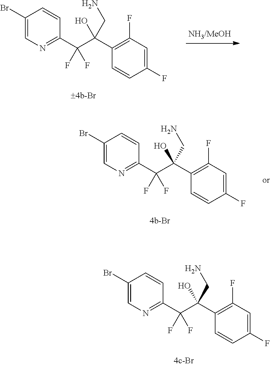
C1(Br)=CN=C(C(C(C2=C(F)C=C(F)C=C2)(O)CN)(F)F)C=C1.C1(Br)=CN=C(C(C(C2=C(F)C=C(F)C=C2)(O)CN)(F)F)C=C1.C1(Br)=CN=C(C(C(C2=C(F)C=C(F)C=C2)(O)CN)(F)F)C=C1
